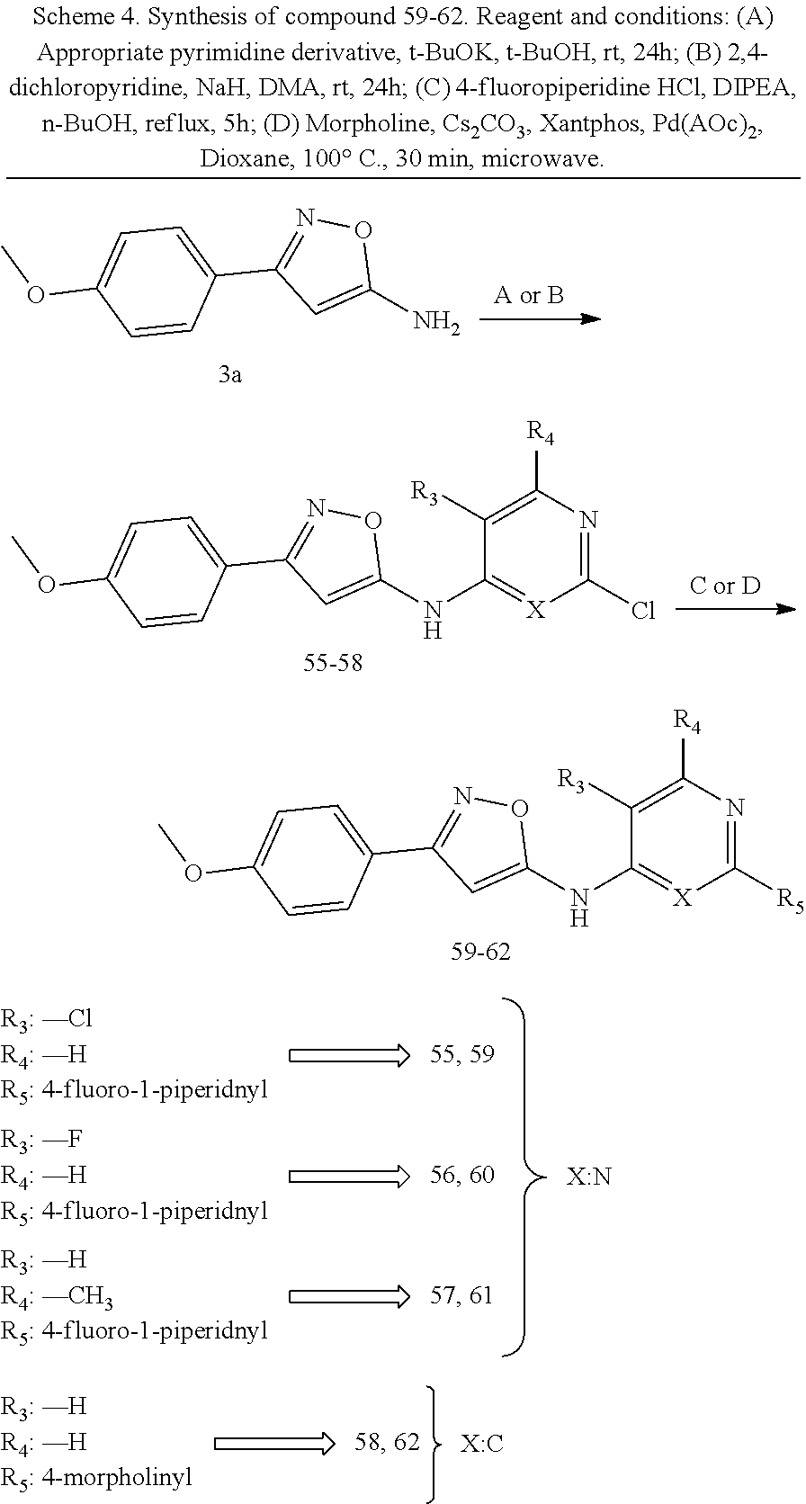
C1(N)=CC(C2=CC=C(OC)C=C2)=NO1.C1(NC2=[X]C(Cl)=NC([R4])=C2[R3])=CC(C2=CC=C(OC)C=C2)=NO1.C1(NC2=[X]C([R5])=NC([R4])=C2[R3])=CC(C2=CC=C(OC)C=C2)=NO1
